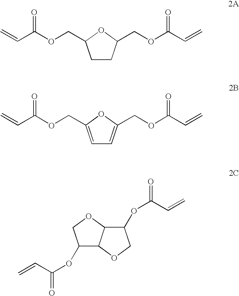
C1CC(COC(C=C)=O)OC1COC(=O)C=C.C1=C(COC(=O)C=C)OC(COC(C=C)=O)=C1.O(C(C=C)=O)C1C2C(OC1)C(OC(C=C)=O)CO2
